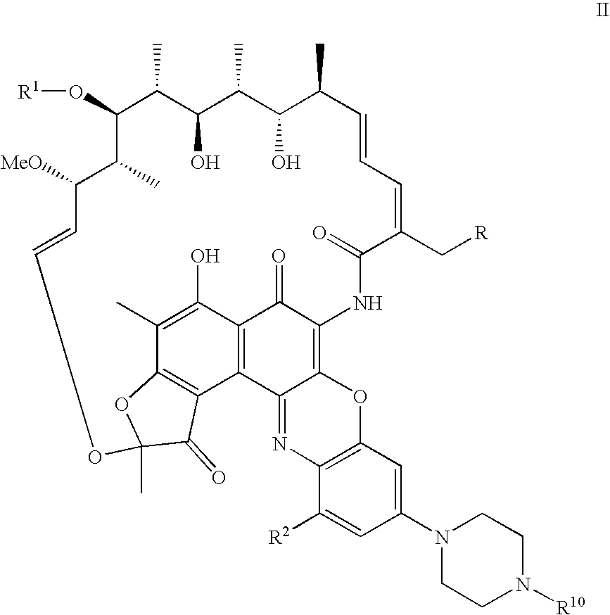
O(C1C(C)C(O)C(C)C(O)C(C)C=CC=C(C[R])C(=O)NC2=C3C(=NC4=C(O3)C=C(N3CCN([R10])CC3)C=C4[R2])C3=C(C2=O)C(O)=C(C)C2=C3C(=O)C(C)(O2)OC=CC([MeO])C1C)[R1]
